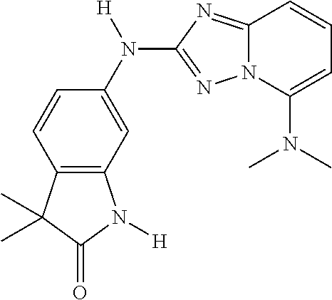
C12=C(C=C(N([H])C3=NN4C(=N3)C=CC=C4N(C)C)C=C1)N([H])C(=O)C2(C)C
